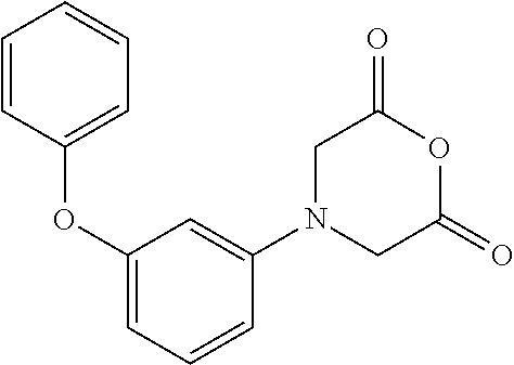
C1=CC(OC2=CC=CC(N3CC(=O)OC(=O)C3)=C2)=CC=C1
